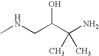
N(C)CC(C(N)(C)C)O
